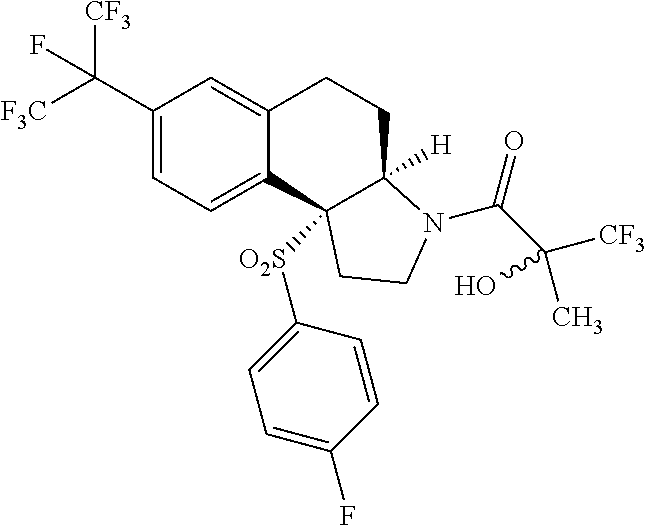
C(C1=CC=C2C(=C1)CCC1([H])C2([O2S]C2=CC=C(F)C=C2)CCN1C(=O)C(C)([CF3])O)([F3C])([CF3])F
